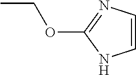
CCOC1=NC=CN1
